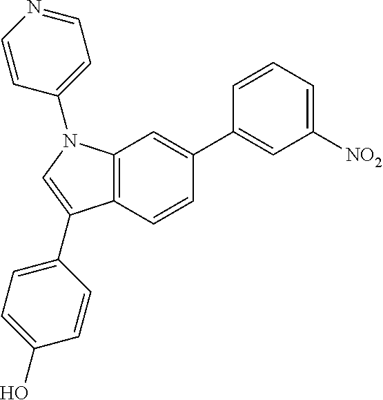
C12=C(C=CC(C3=CC([NO2])=CC=C3)=C1)C(C1=CC=C(O)C=C1)=CN2C1=CC=NC=C1
